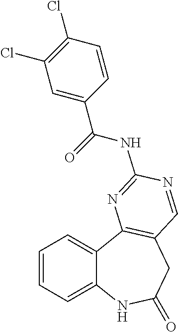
C12=CC=CC=C1C1=C(CC(=O)N2)C=NC(NC(C2=CC(Cl)=C(Cl)C=C2)=O)=N1
